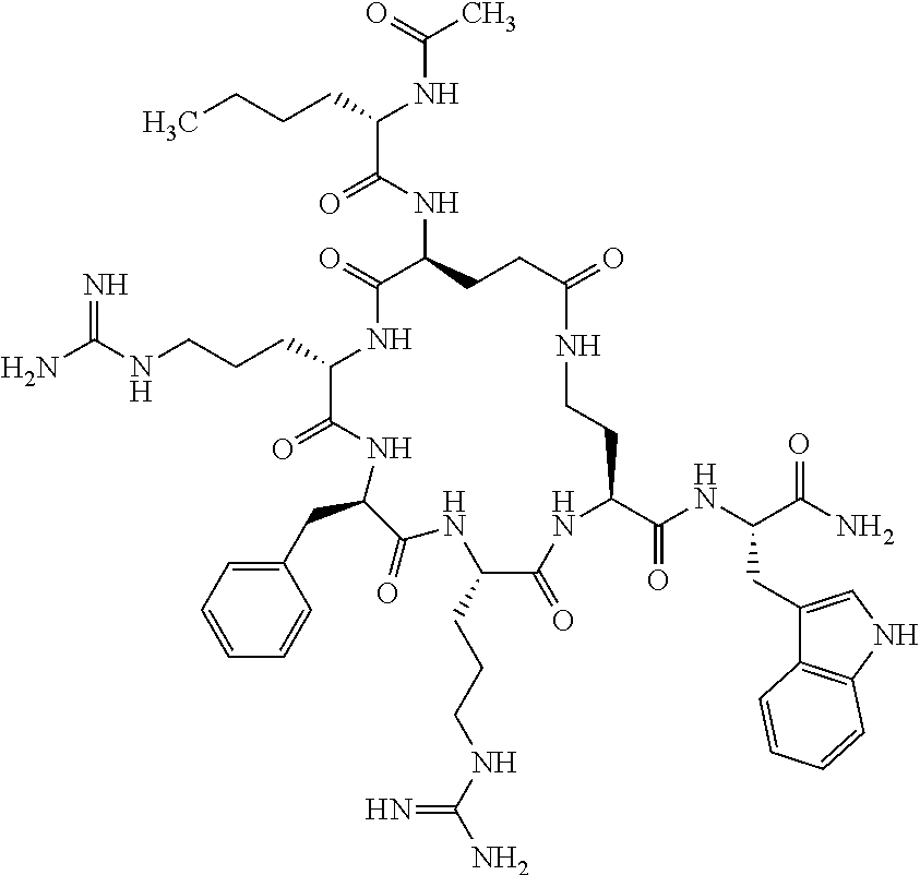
C(C1C(=O)NC(CC2=CC=CC=C2)C(=O)NC(CCCNC(N)=N)C(=O)NC(C(NC(C(N)=O)CC2=CNC3=C2C=CC=C3)=O)CCNC(=O)CCC(NC(C(CCCC)NC(C)=O)=O)C(=O)N1)CCNC(N)=N
